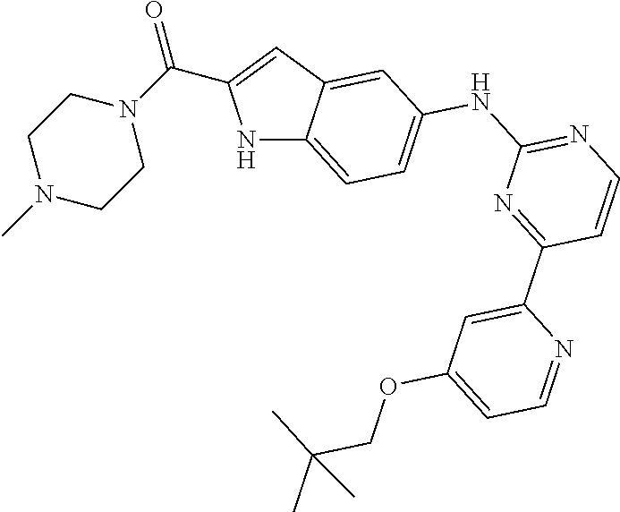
N1C2=CC=C(NC3=NC=CC(C4=CC(OCC(C)(C)C)=CC=N4)=N3)C=C2C=C1C(=O)N1CCN(C)CC1
